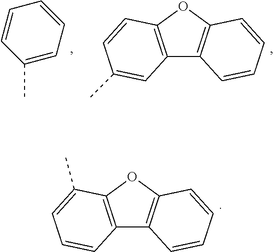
C12=C(OC3=C1C=CC=C3)C(C)=CC=C2.C12=C(OC3=C1C=CC=C3)C=CC(C)=C2.C1=CC(C)=CC=C1
